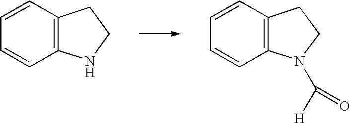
C1=CC=CC2=C1CCN2.C1=CC=CC2=C1CCN2C([H])=O
